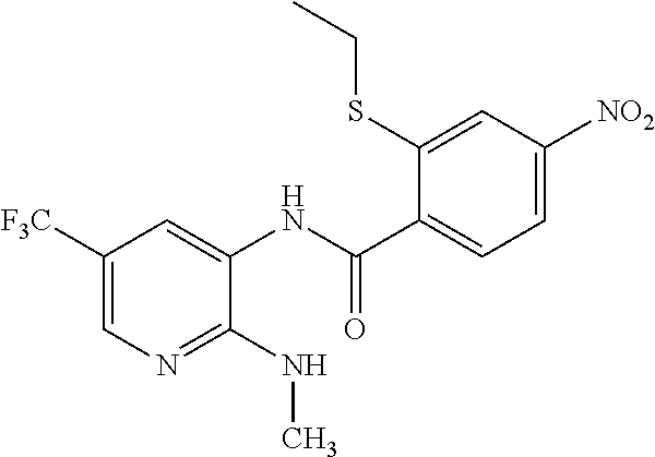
C1([F3C])=CN=C(NC)C(NC(=O)C2=CC=C([NO2])C=C2SCC)=C1
